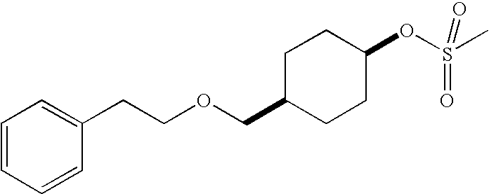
O(CC1CCC(OS(C)(=O)=O)CC1)CCC1=CC=CC=C1
